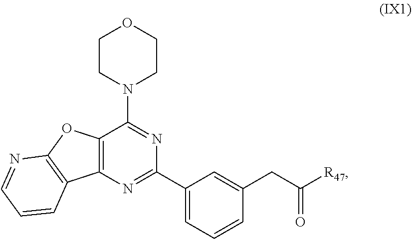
C1CN(C2=NC(C3=CC=CC(CC([R47])=O)=C3)=NC3=C2OC2=C3C=CC=N2)CCO1
